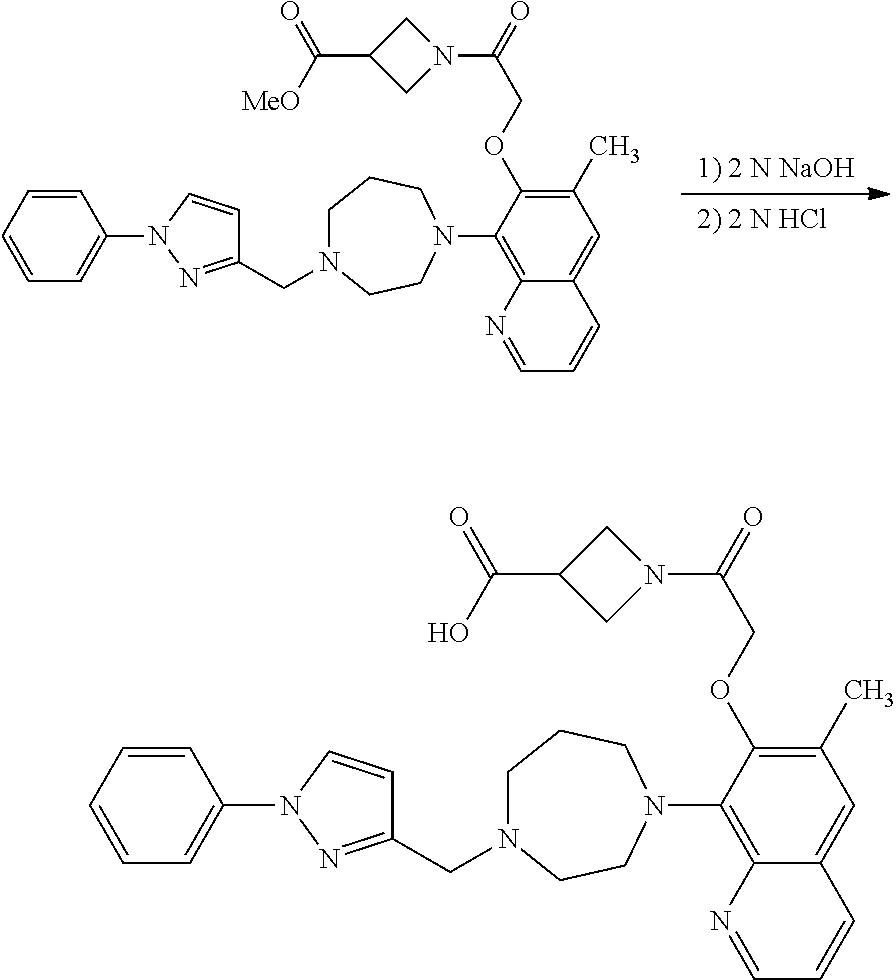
C1N(CC2=NN(C3=CC=CC=C3)C=C2)CCN(C2=C3C(=CC(C)=C2OCC(N2CC(C([MeO])=O)C2)=O)C=CC=N3)CC1.C1N(CC2=NN(C3=CC=CC=C3)C=C2)CCN(C2=C3C(=CC(C)=C2OCC(N2CC(C(O)=O)C2)=O)C=CC=N3)CC1
